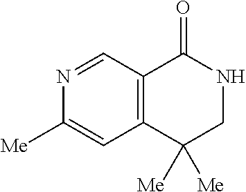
N1=CC2=C(C=C1[Me])C([Me])([Me])CNC2=O
